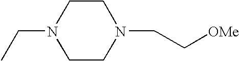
C(N1CCN(CC[OMe])CC1)C
